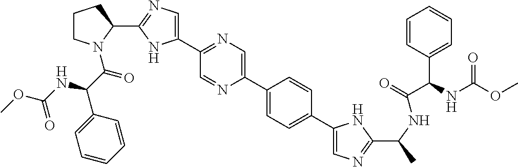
C1(C2=CN=C(C3=CN=C(C4CCCN4C(C(NC(OC)=O)C4=CC=CC=C4)=O)N3)C=N2)=CC=C(C2=CN=C(C(C)NC(=O)C(C3=CC=CC=C3)NC(OC)=O)N2)C=C1
